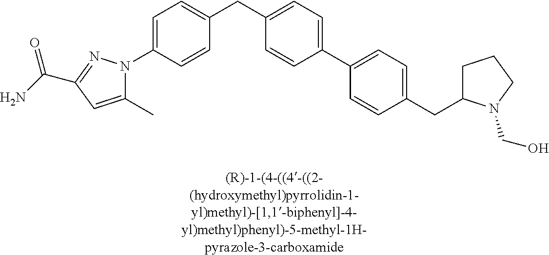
C1=C(N2C(C)=CC(C(=O)N)=N2)C=CC(CC2=CC=C(C3=CC=C(CC4CCCN4CO)C=C3)C=C2)=C1
